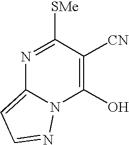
N1=C([SMe])C([CN])=C(O)N2C1=CC=N2
